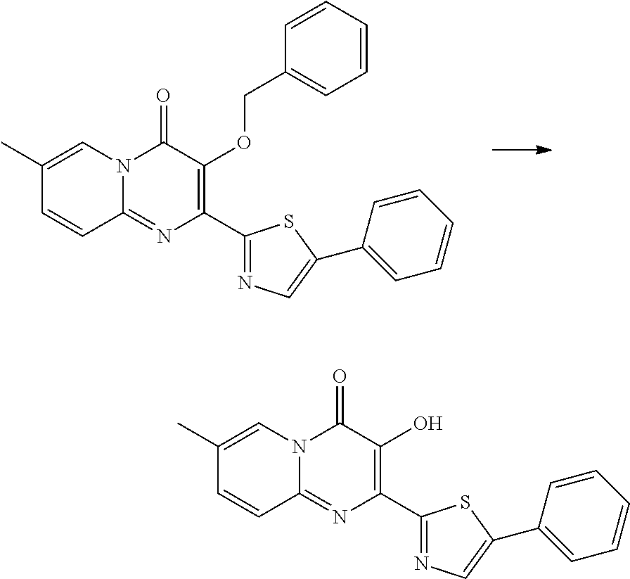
C1=CC2=NC(C3=NC=C(C4=CC=CC=C4)S3)=C(OCC3=CC=CC=C3)C(=O)N2C=C1C.C1=CC2=NC(C3=NC=C(C4=CC=CC=C4)S3)=C(O)C(=O)N2C=C1C
